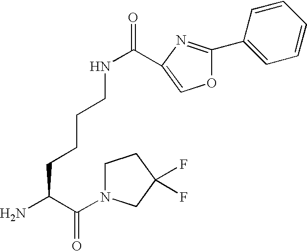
NC(C(=O)N1CCC(F)(F)C1)CCCCNC(=O)C1=COC(C2=CC=CC=C2)=N1
